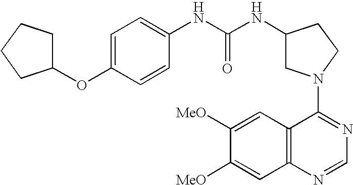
C1(OC2CCCC2)=CC=C(NC(NC2CN(C3=NC=NC4=C3C=C([MeO])C([MeO])=C4)CC2)=O)C=C1
